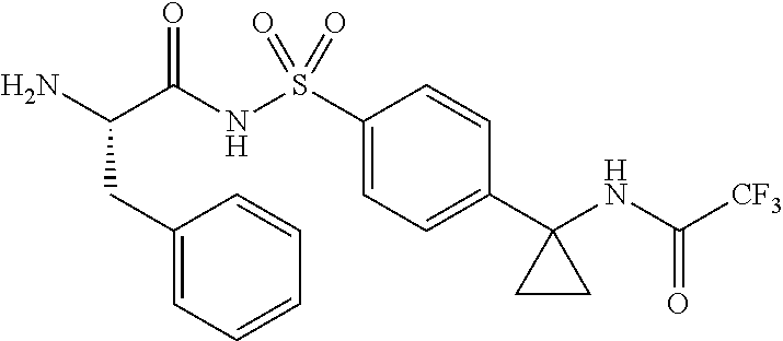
C(C(NS(C1=CC=C(C2(NC([CF3])=O)CC2)C=C1)(=O)=O)=O)(N)CC1=CC=CC=C1
